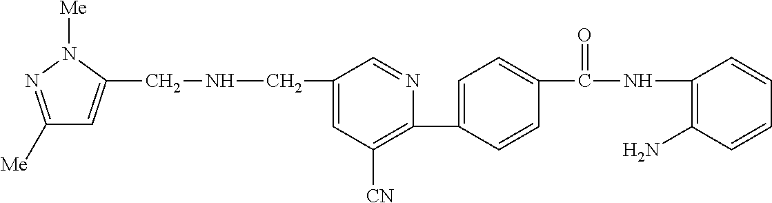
C1([Me])=NN([Me])C(CNCC2=CC([CN])=C(C3=CC=C(C(NC4=C(N)C=CC=C4)=O)C=C3)N=C2)=C1
